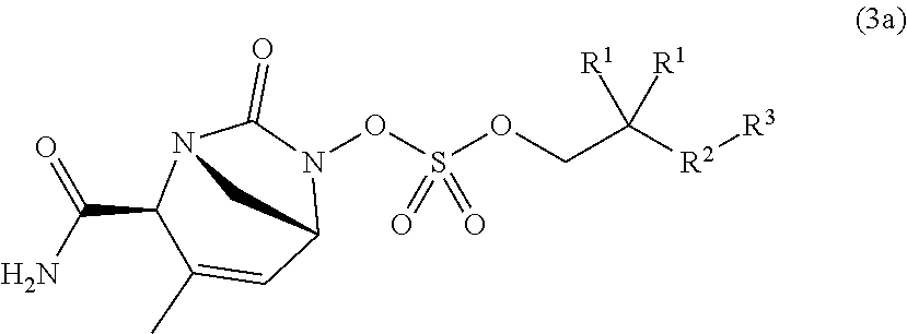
NC(C1C(C)=CC2N(OS(OCC([R2][R3])([R1])[R1])(=O)=O)C(=O)N1C2)=O
